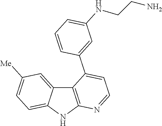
C12=C(NC3=CC=C([Me])C=C13)N=CC=C2C1=CC(NCCN)=CC=C1
